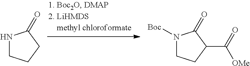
N1CCCC1=O.N1([Boc])CCC(C(=O)[OMe])C1=O
